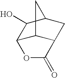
C12C3C(CC(C1O)C3)C(=O)O2
